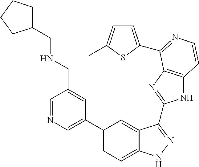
C1(C2=CN=CC(CNCC3CCCC3)=C2)=CC=C2C(=C1)C(C1=NC3=C(N1)C=CN=C3C1=CC=C(C)S1)=NN2
